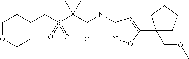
N(C(C(C)(C)S(CC1CCOCC1)(=O)=O)=O)C1=NOC(C2(COC)CCCC2)=C1
